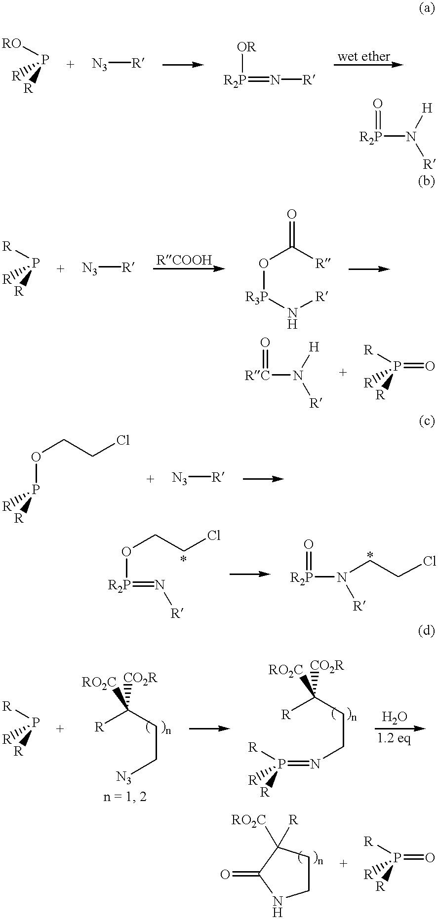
[R]P([RO])[R].[N3][R].[R2P](=N[R])[OR].[R2P](N([H])[R])=O.[N3][R].[RC](N([H])[R])=O.[R]P([R])[R].O([R3P]N[R])C([R])=O.[R]P([R])([R])=O.[N3][R].[R]P([R])OCCCl.[R2P](OCCCl)=N[R].[R2P](=O)N([R])CCCl.[R]P([R])[R].[R]C(CC[N3])([CO2R])[RO2C].[R]C(CCN=P([R])([R])[R])([CO2R])[RO2C].C1CNC(=O)C1([R])[RO2C].[R]P([R])([R])=O
